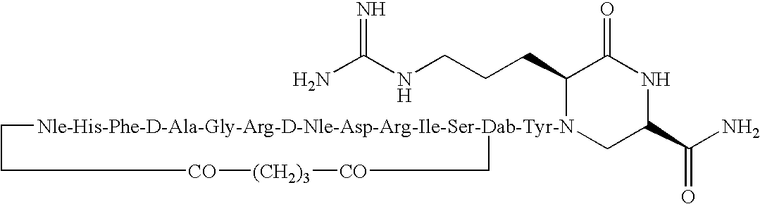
NC(NCCCC1[Nle-His-Phe-D-Ala-Gly-Arg-D-Nle-Asp-Arg-Ile-Ser-Dab-Tyr-N]2(CC(C(N)=O)NC1=O)CC[CO][(CH2)3][CO]C2)=N
